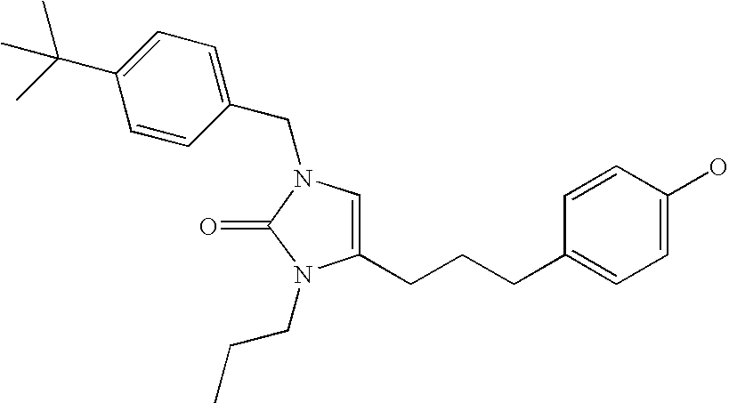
C1(CCCC2=CC=C(O)C=C2)=CN(CC2=CC=C(C(C)(C)C)C=C2)C(=O)N1CCC
